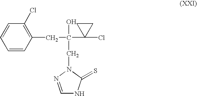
C1=CC(CC(C2(Cl)CC2)(O)CN2N=CNC2=S)=C(Cl)C=C1
